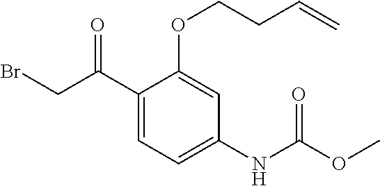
O=C(CBr)C1=CC=C(NC(=O)OC)C=C1OCCC=C
